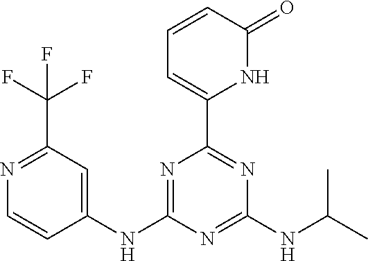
C1=CC(=O)NC(C2=NC(NC(C)C)=NC(NC3=CC(C(F)(F)F)=NC=C3)=N2)=C1
